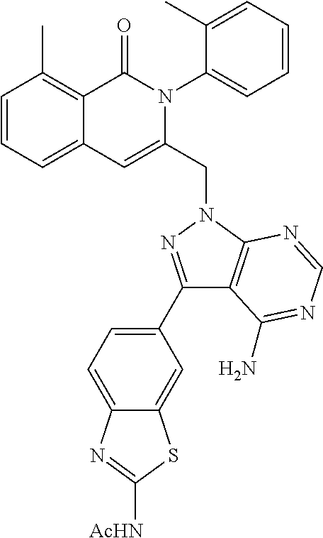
C1=CC=C2C(=C1C)C(=O)N(C1=CC=CC=C1C)C(CN1C3=C(C(C4=CC=C5C(=C4)SC([AcHN])=N5)=N1)C(N)=NC=N3)=C2
